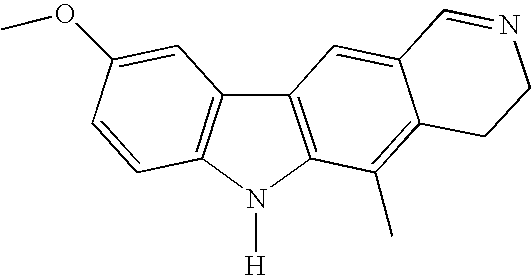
C12=C(N([H])C3=C1C=C(OC)C=C3)C(C)=C1C(=C2)C=NCC1
